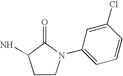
C1CN(C2=CC=CC(Cl)=C2)C(=O)C1N
